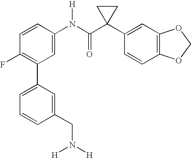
C1=CC(N(C(C2(C3=CC4=C(C=C3)OCO4)CC2)=O)[H])=CC(C2=CC=CC(CN([H])[H])=C2)=C1F
